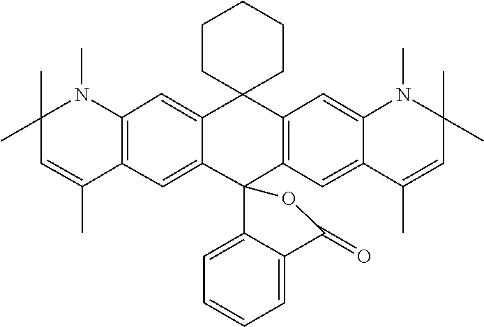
C1=C2C3(CCCCC3)C3=C(C=C4C(=C3)N(C)C(C)(C)C=C4C)C3(C2=CC2=C1N(C)C(C)(C)C=C2C)C1=CC=CC=C1C(=O)O3
